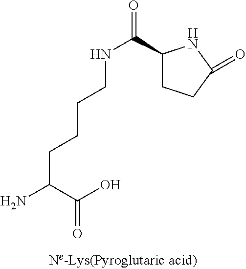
N(C(C1CCC(=O)N1)=O)CCCCC(N)C(O)=O
